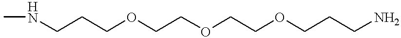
CNCCCOCCOCCOCCCN
